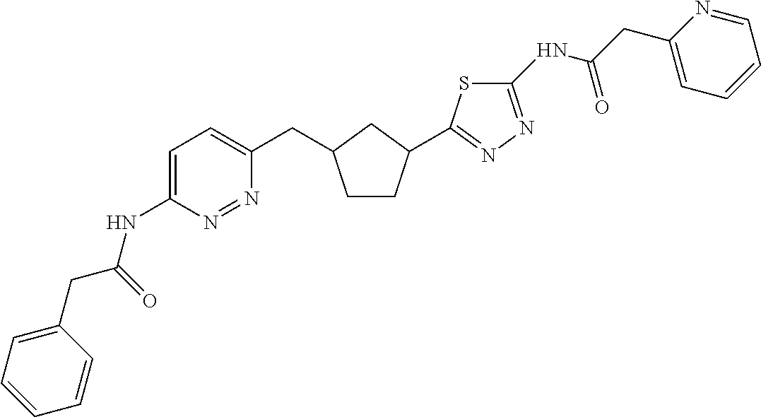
C1=C(NC(CC2=CC=CC=C2)=O)N=NC(CC2CCC(C3=NN=C(NC(CC4=CC=CC=N4)=O)S3)C2)=C1
